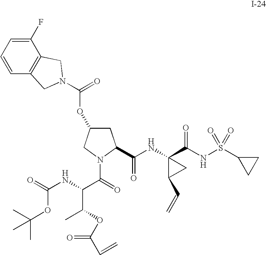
C1C(OC(=O)N2CC3=C(C(F)=CC=C3)C2)CN(C(=O)C(NC(=O)OC(C)(C)C)C(OC(C=C)=O)C)C1C(NC1(C(NS(C2CC2)(=O)=O)=O)C(C=C)C1)=O
